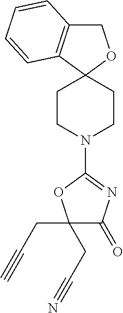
C12(CCN(C3=NC(=O)C(CC#N)(CC#C)O3)CC1)OCC1=C2C=CC=C1
